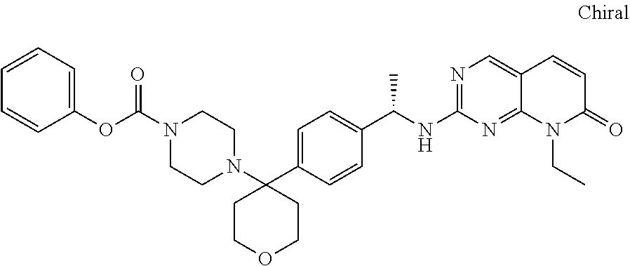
C1COCCC1(C1=CC=C(C(C)NC2=NC=C3C(=N2)N(CC)C(=O)C=C3)C=C1)N1CCN(C(=O)OC2=CC=CC=C2)CC1
